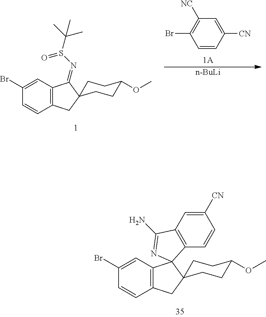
C12=C(C=C(Br)C=C1)C1(C3(C2)CCC(OC)CC3)C2=C(C=C([CN])C=C2)C(N)=N1.C1=C([CN])C=CC(Br)=C1[NC].[n-BuLi].C12=C(C=C(Br)C=C1)C(=NS(C(C)(C)C)=O)C1(C2)CCC(OC)CC1
